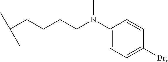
C(CCCC(C)C)N(C1=CC=C(Br)C=C1)C
